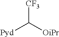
[CF3]C([OiPr])[Pyd]
